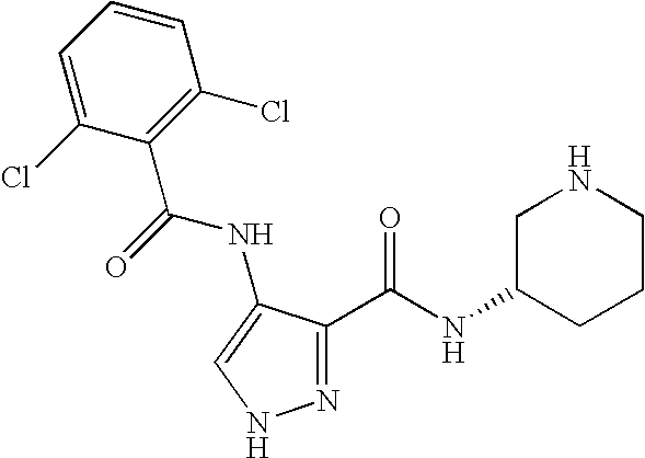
C1=C(Cl)C(C(NC2=CNN=C2C(=O)NC2CCCNC2)=O)=C(Cl)C=C1
